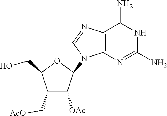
C1(C[AcO])C([OAc])C(N2C3=C(C(N)NC(N)=N3)N=C2)OC1CO
